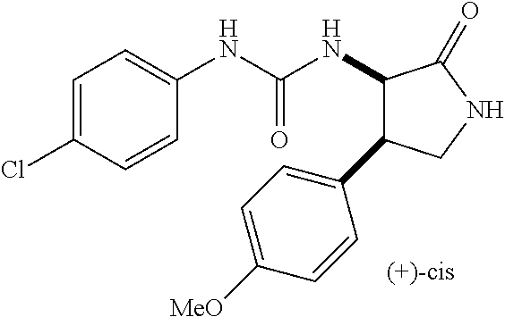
N(C(NC1C(C2=CC=C([MeO])C=C2)CNC1=O)=O)C1=CC=C(Cl)C=C1
